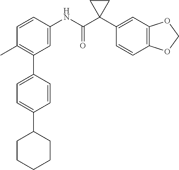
C1(C)=C(C2=CC=C(C3CCCCC3)C=C2)C=C(NC(C2(C3=CC4=C(C=C3)OCO4)CC2)=O)C=C1
